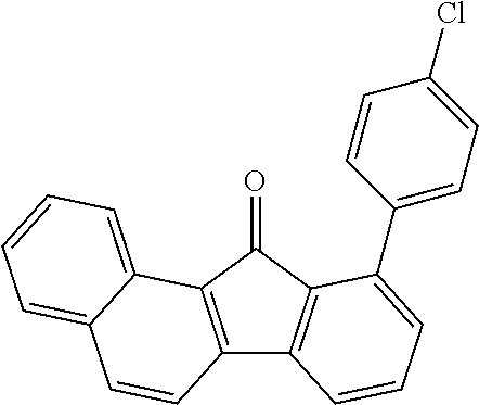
C12=C(C(=O)C3=C1C=CC=C3C1=CC=C(Cl)C=C1)C1=CC=CC=C1C=C2
